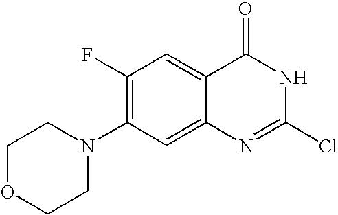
C12=CC(N3CCOCC3)=C(F)C=C1C(=O)NC(Cl)=N2
